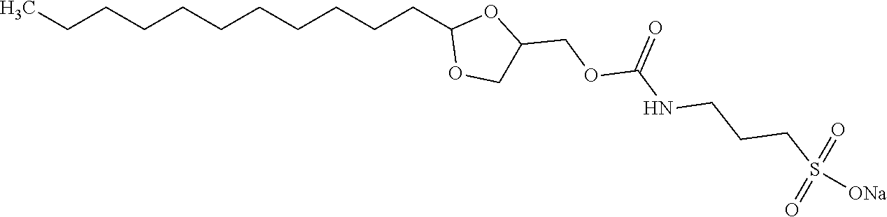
CCCCCCCCCCCC1OCC(COC(=O)NCCCS([ONa])(=O)=O)O1
